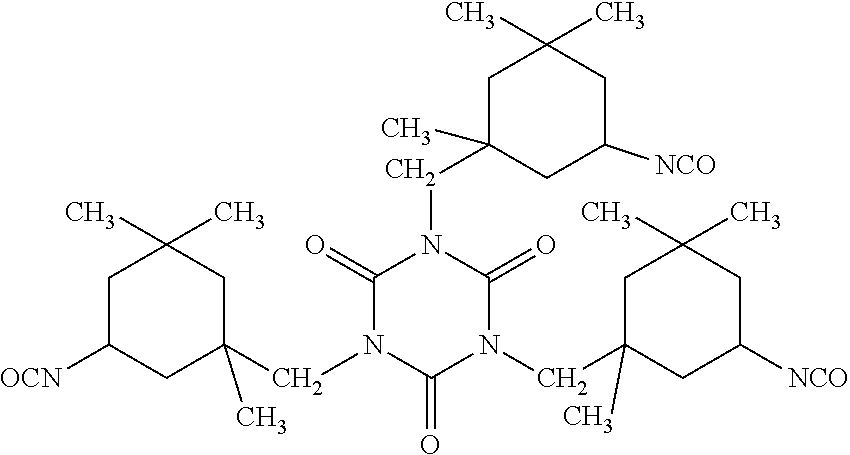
C1(=O)N(CC2(C)CC([OCN])CC(C)(C)C2)C(=O)N(CC2(C)CC([NCO])CC(C)(C)C2)C(=O)N1CC1(C)CC(C)(C)CC([NCO])C1
